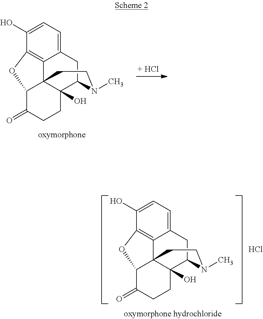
C12=C3C(O)=CC=C1CC1C4(O)C2(C(C(=O)CC4)O3)CCN1C.C12=C3C(O)=CC=C1CC1C4(O)C2(C(C(=O)CC4)O3)CCN1C.Cl
